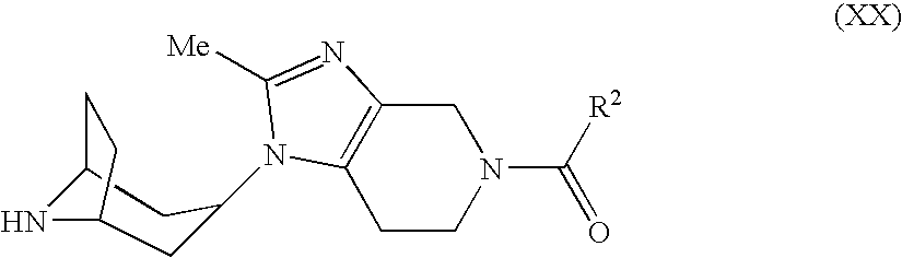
C12NC(CC(N3C4=C(CN(C([R2])=O)CC4)N=C3[Me])C1)CC2
